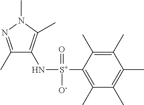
C1(C)=NN(C)C(C)=C1N[S+](C1=C(C)C(C)=C(C)C(C)=C1C)(=O)[O-]
